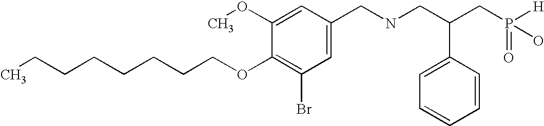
O(C1=C(Br)C=C(CNCC(CP([H])(=O)O)C2=CC=CC=C2)C=C1OC)CCCCCCCC
